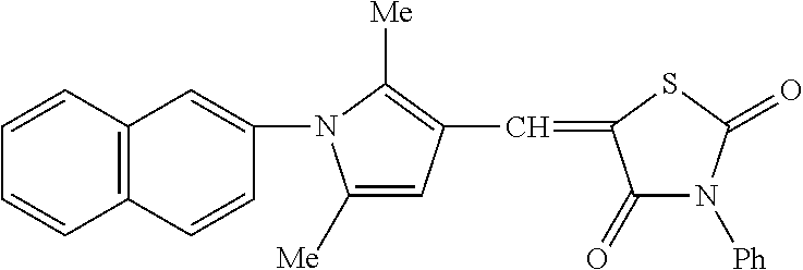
C1=CC2=C(C=C1)C=CC(N1C([Me])=CC(C=C3C(=O)N([Ph])C(=O)S3)=C1[Me])=C2
